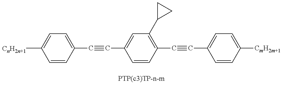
C1=CC(C#CC2=CC(C3CC3)=C(C#CC3=CC=C([CmH2m+1])C=C3)C=C2)=CC=C1[CnH2n+1]
